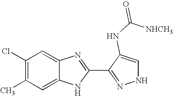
C1=C2C(=CC(Cl)=C1C)N=C(C1=NNC=C1NC([NHCH3])=O)N2
